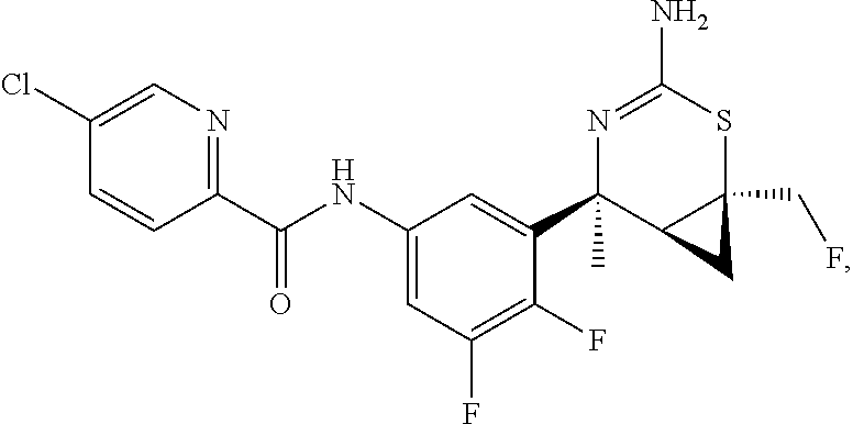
C1(C(NC2=CC(F)=C(F)C(C3(C)C4C(CF)(SC(N)=N3)C4)=C2)=O)=NC=C(Cl)C=C1
